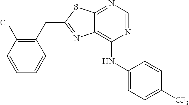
C1(CC2=NC3=C(NC4=CC=C([CF3])C=C4)N=CN=C3S2)=C(Cl)C=CC=C1
